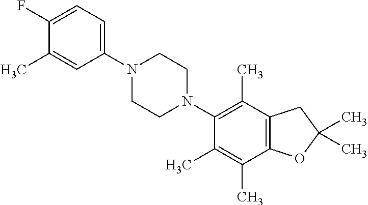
C1(F)=CC=C(N2CCN(C3=C(C)C4=C(C(C)=C3C)OC(C)(C)C4)CC2)C=C1C
